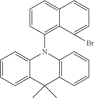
C1=CC=C2C(=C1)N(C1=C3C(=CC=C1)C=CC=C3Br)C1=C(C2(C)C)C=CC=C1
